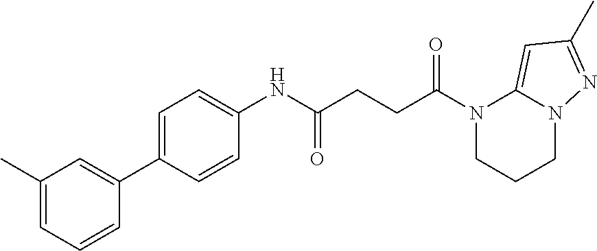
C1(NC(CCC(N2CCCN3C2=CC(C)=N3)=O)=O)=CC=C(C2=CC(C)=CC=C2)C=C1
